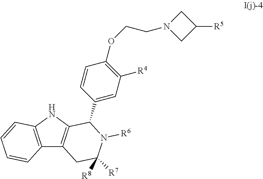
C12=C(NC3=C1CC([R8])([R7])N([R6])C3C1=CC([R4])=C(OCCN3CC([R5])C3)C=C1)C=CC=C2
